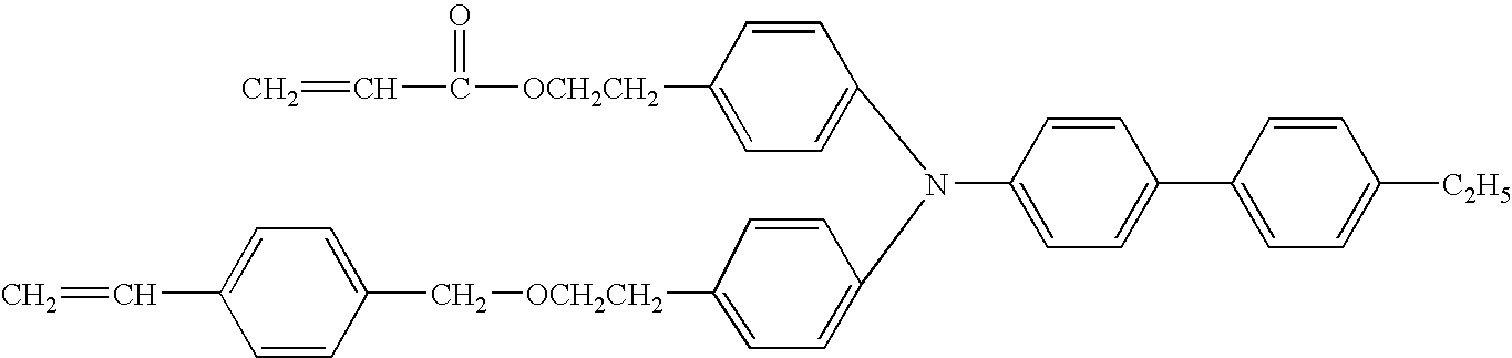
C=CC(=O)[OCH2CH2]C1=CC=C(N(C2=CC=C([OCH2CH2]CC3=CC=C(C=C)C=C3)C=C2)C2=CC=C(C3=CC=C([C2H5])C=C3)C=C2)C=C1
